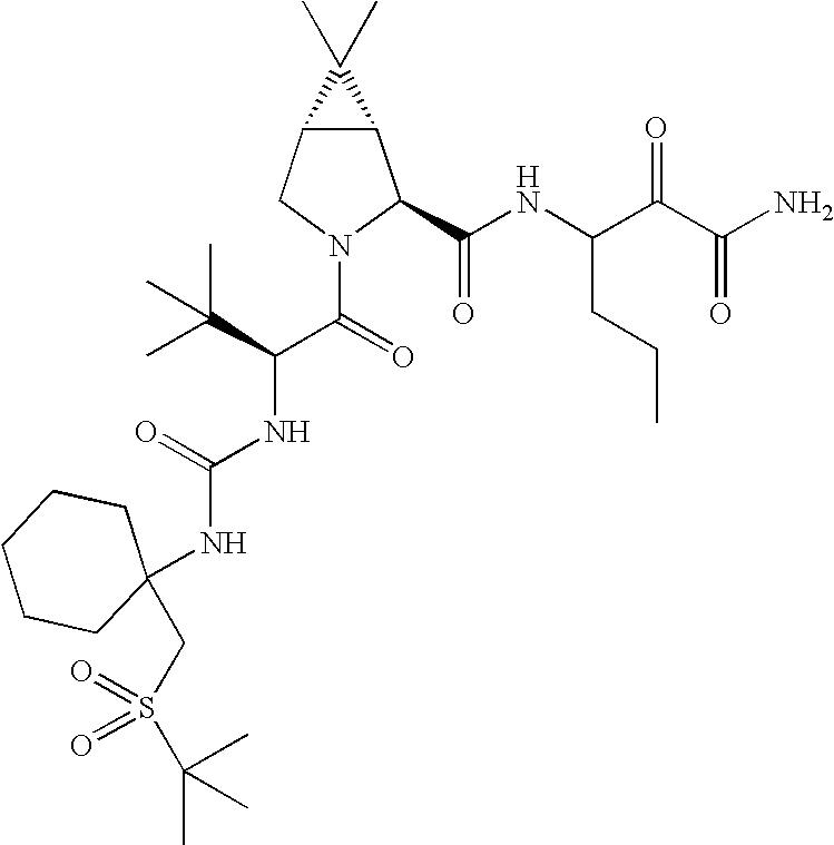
C12C(CN(C(=O)C(C(C)(C)C)NC(NC3(CS(C(C)(C)C)(=O)=O)CCCCC3)=O)C1C(NC(C(C(N)=O)=O)CCC)=O)C2(C)C
